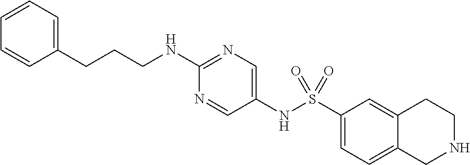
C1(NS(C2=CC=C3C(=C2)CCNC3)(=O)=O)=CN=C(NCCCC2=CC=CC=C2)N=C1
